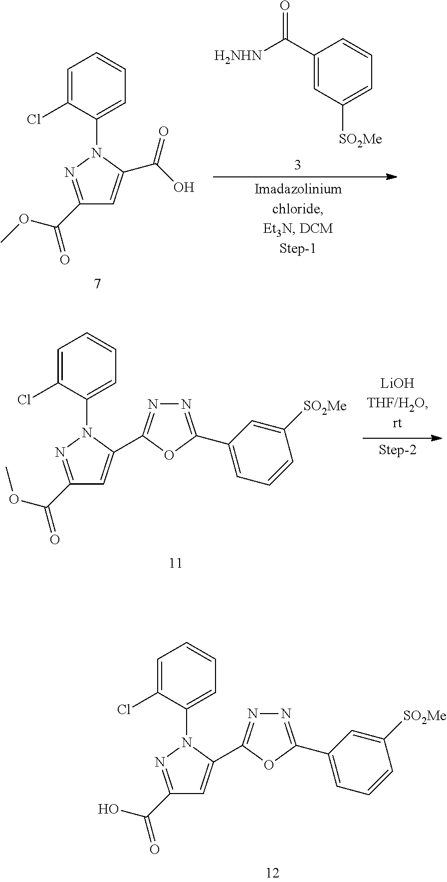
C1=C(Cl)C(N2C(C3=NN=C(C4=CC=CC([SO2Me])=C4)O3)=CC(C(=O)O)=N2)=CC=C1.C1=C(Cl)C(N2C(C(O)=O)=CC(C(=O)OC)=N2)=CC=C1.C1(C([H2NHN])=O)=CC([SO2Me])=CC=C1.C1=C(Cl)C(N2C(C3=NN=C(C4=CC=CC([SO2Me])=C4)O3)=CC(C(=O)OC)=N2)=CC=C1
